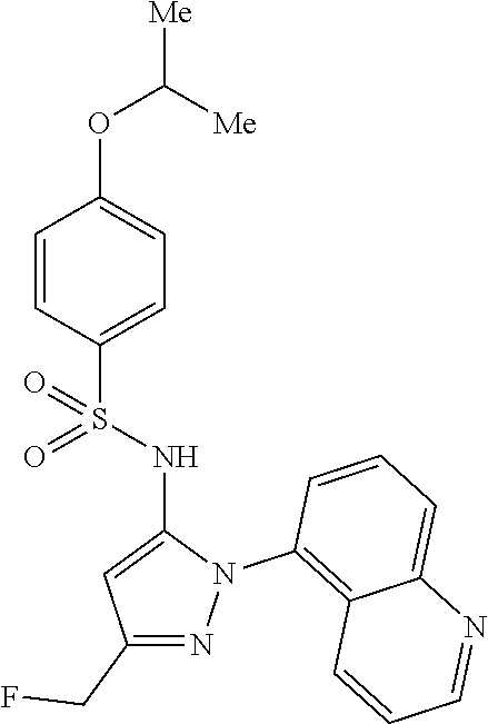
C1=CC(S(NC2=CC(CF)=NN2C2=C3C(=CC=C2)N=CC=C3)(=O)=O)=CC=C1OC([Me])[Me]
